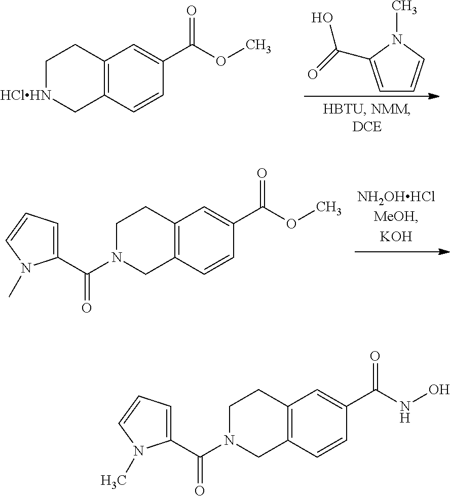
C1=C(C(=O)O)N(C)C=C1.C12=C(C=CC(C(OC)=O)=C1)C[HClHN]CC2.C12=C(C=CC(C(OC)=O)=C1)CN(C(C1=CC=CN1C)=O)CC2.C12=C(C=CC(C(NO)=O)=C1)CN(C(C1=CC=CN1C)=O)CC2
